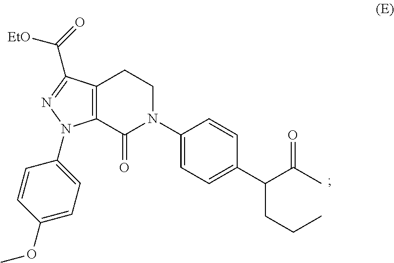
C12=C(C(=O)N(C3=CC=C(C(CCC)C(C)=O)C=C3)CC1)N(C1=CC=C(OC)C=C1)N=C2C([EtO])=O
